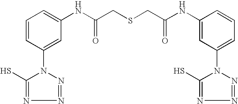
C1=CC(N2C(S)=NN=N2)=CC(NC(CSCC(NC2=CC(N3C(S)=NN=N3)=CC=C2)=O)=O)=C1
